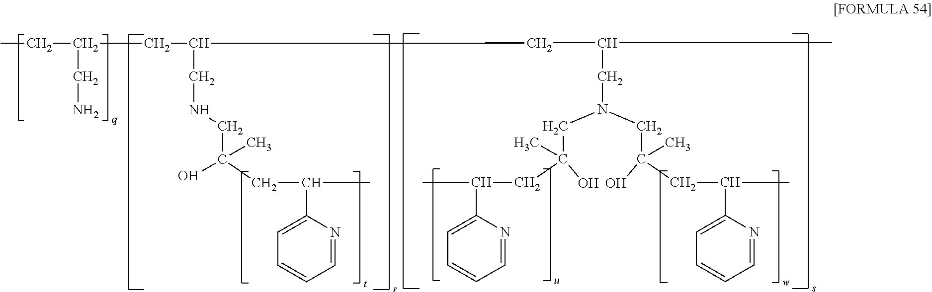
C1=NC(C(C)CC(CNCC(CC(CC)CN)CC(CN(CC(CC(C2=CC=CC=N2)C)(O)C)CC(CC(C2=CC=CC=N2)C)(C)O)C)(O)C)=CC=C1
